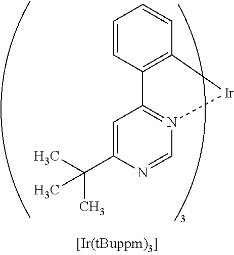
C1=CC2=C(C=C1)[Ir]N1=C2C=C(C(C)(C)C)N=C1
